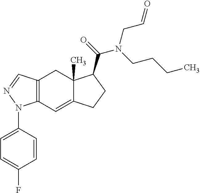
C12=C(C=C3C(C)(C1)C(C(=O)N(CCCC)CC=O)CC3)N(C1=CC=C(F)C=C1)N=C2
